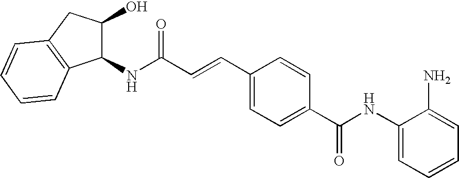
C(C=CC1=CC=C(C(NC2=CC=CC=C2N)=O)C=C1)(NC1C(O)CC2=C1C=CC=C2)=O
